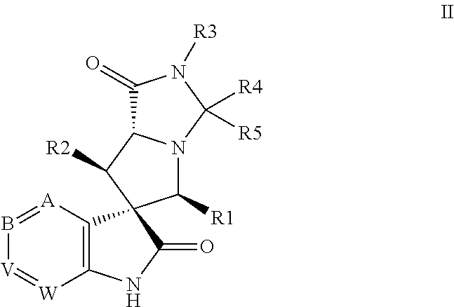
C1(=O)C2N(C([R4])([R5])N1[R3])C([R1])C1(C2[R2])C2=C([W]=[V]B=[A]2)NC1=O
